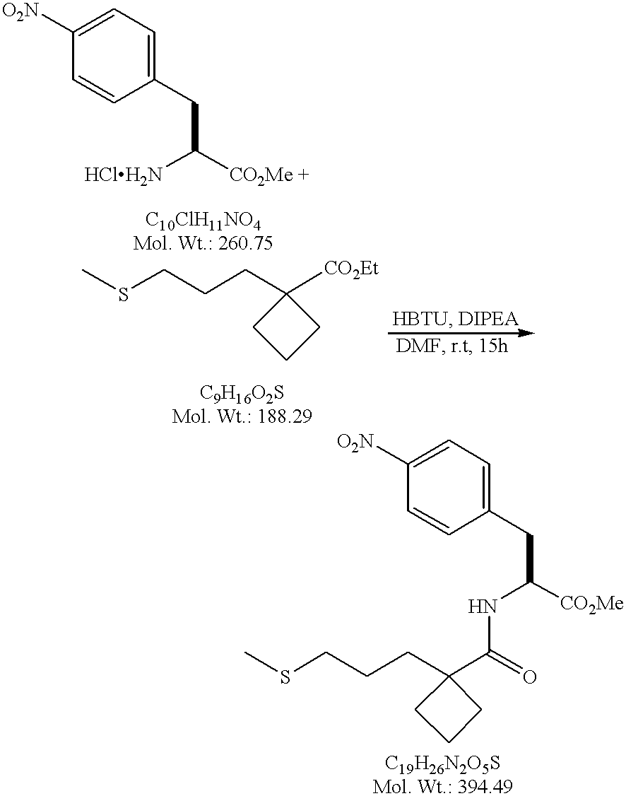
C1([O2N])=CC=C(CC([CO2Me +])[HClH2N])C=C1.C1CCC1([CO2Et])CCCSC.C1([O2N])=CC=C(CC([CO2Me])NC(C2(CCCSC)CCC2)=O)C=C1
